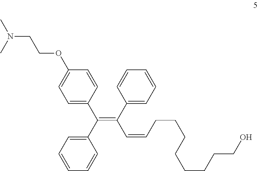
C1(C(C2=CC=C(OCCN(C)C)C=C2)=C(C2=CC=CC=C2)C=CCCCCCCCCO)=CC=CC=C1
